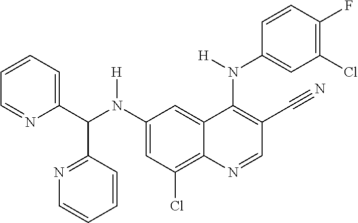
C1(N(C(C2=CC=CC=N2)C2=NC=CC=C2)[H])=CC(Cl)=C2C(=C1)C(N(C1=CC(Cl)=C(F)C=C1)[H])=C(C#N)C=N2
